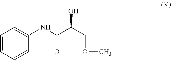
C1=CC=C(NC(=O)C(O)COC)C=C1
